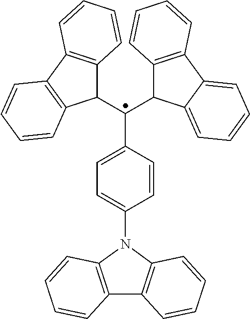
C1=CC(N2C3=C(C4=C2C=CC=C4)C=CC=C3)=CC=C1C(C1C2=C(C3=C1C=CC=C3)C=CC=C2)C1C2=C(C3=CC=CC=C13)C=CC=C2
